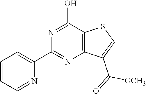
C1=CC=NC(C2=NC3=C(C(O)=N2)SC=C3C([OCH3])=O)=C1
